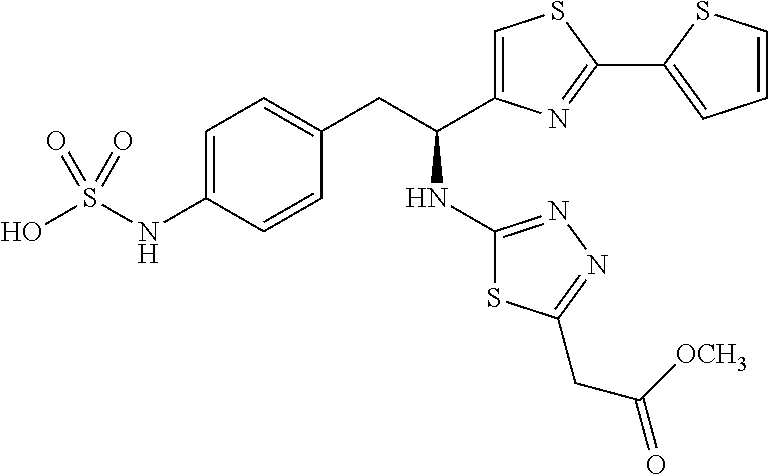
C1=C(NS(O)(=O)=O)C=CC(CC(NC2=NN=C(CC(=O)[OCH3])S2)C2=CSC(C3=CC=CS3)=N2)=C1
